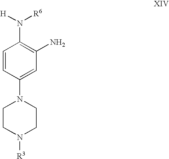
C1=CC(N2CCN([R3])CC2)=CC(N)=C1N([H])[R6]
